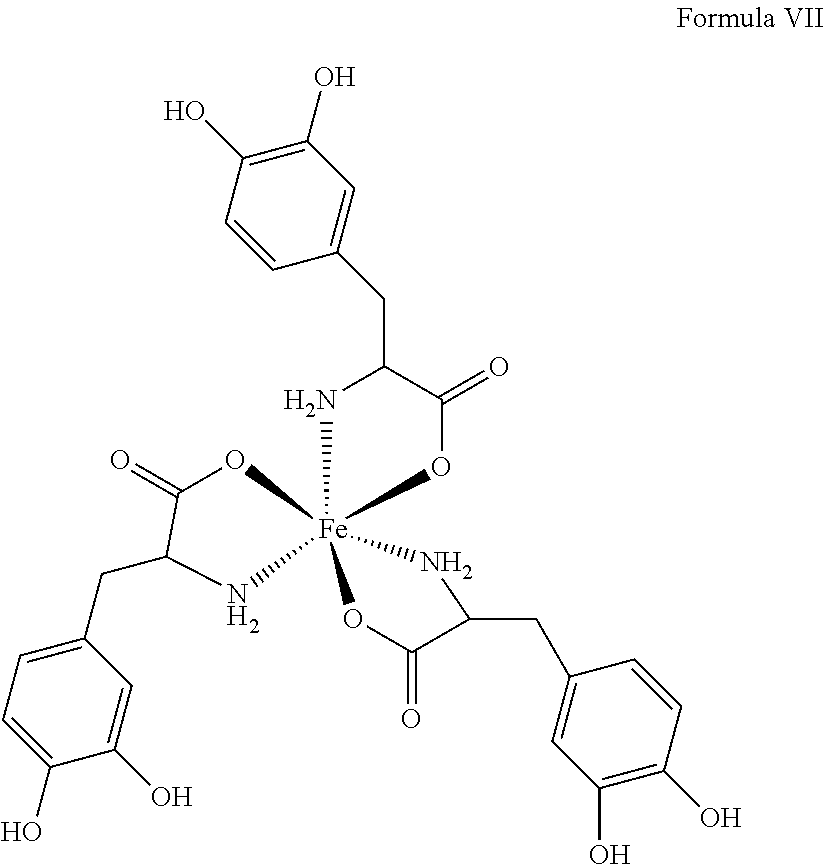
C1(=O)C(CC2=CC=C(O)C(O)=C2)N[Fe]23(O1)(NC(CC1=CC(O)=C(O)C=C1)C(=O)O2)NC(CC1=CC(O)=C(O)C=C1)C(=O)O3
